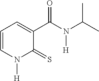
C1=CN([H])C(=S)C(C(N([H])C(C)C)=O)=C1
